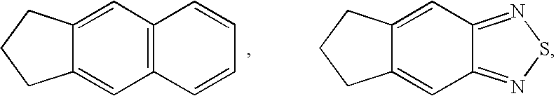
C12=CC3=NSN=C3C=C1CCC2.C12=CC3=C(C=C1CCC2)C=CC=C3
